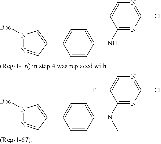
C1=CC(NC2=NC(Cl)=NC=C2)=CC=C1C1=CN([Boc])N=C1.C1=CC(N(C2=NC(Cl)=NC=C2F)C)=CC=C1C1=CN([Boc])N=C1
